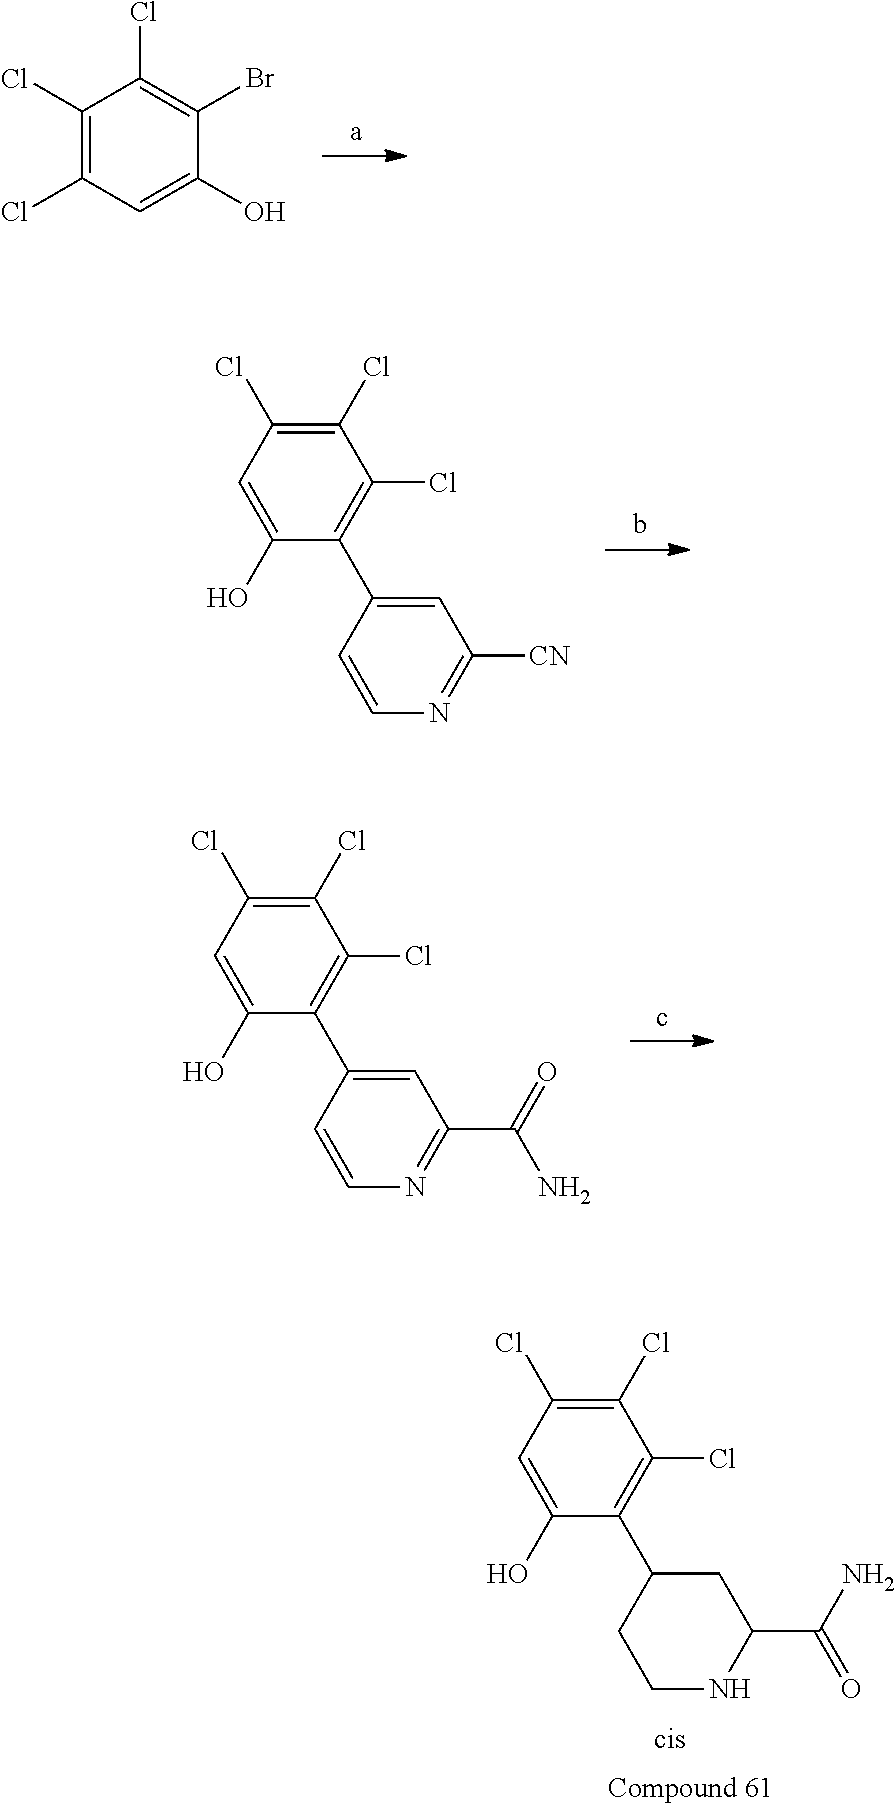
C1=C(O)C(C2CCNC(C(=O)N)C2)=C(Cl)C(Cl)=C1Cl.C1(Cl)=C(Cl)C=C(O)C(Br)=C1Cl.C1=C(O)C(C2=CC([CN])=NC=C2)=C(Cl)C(Cl)=C1Cl.C1=C(O)C(C2=CC(C(N)=O)=NC=C2)=C(Cl)C(Cl)=C1Cl
